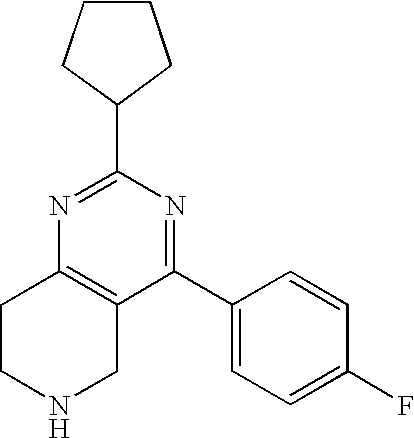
C1(C2=NC3=C(C(C4=CC=C(F)C=C4)=N2)CNCC3)CCCC1
